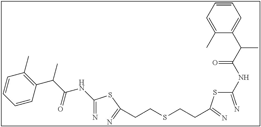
C(=N)(SC(=N)CCSCCC(SC(=N)NC(C(C1=CC=CC=C1C)C)=O)=N)NC(C(C1=C(C)C=CC=C1)C)=O
